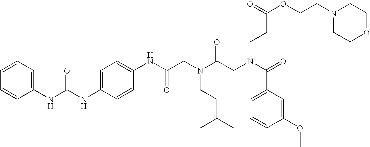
C1=C(NC(NC2=CC=CC=C2C)=O)C=CC(NC(CN(C(CN(C(=O)C2=CC=CC(OC)=C2)CCC(OCCN2CCOCC2)=O)=O)CCC(C)C)=O)=C1
